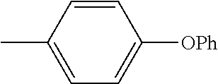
CC1=CC=C([OPh])C=C1
